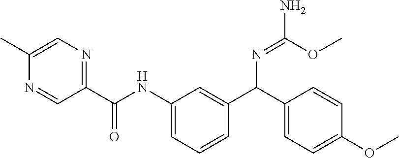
C1=C(C)N=CC(C(NC2=CC=CC(C(C3=CC=C(OC)C=C3)N=C(OC)N)=C2)=O)=N1
